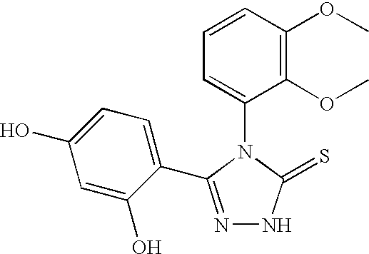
C1=CC(OC)=C(OC)C(N2C(=S)NN=C2C2=CC=C(O)C=C2O)=C1
